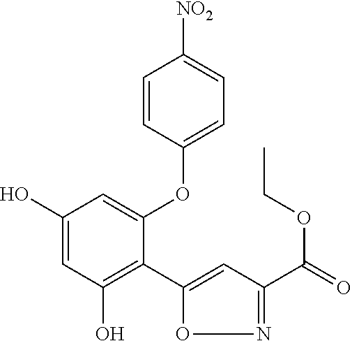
C1(O)=CC(O)=C(C2=CC(C(=O)OCC)=NO2)C(OC2=CC=C([NO2])C=C2)=C1
